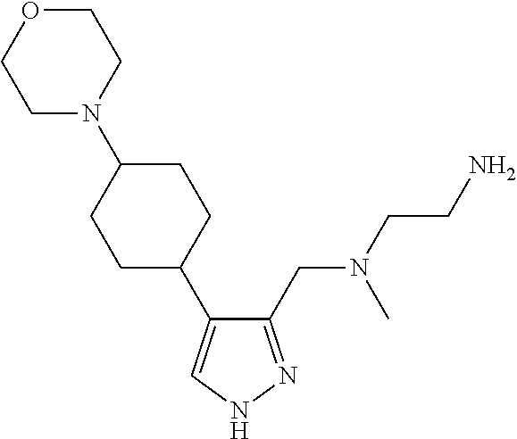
C1(CN(CCN)C)=NNC=C1C1CCC(N2CCOCC2)CC1
